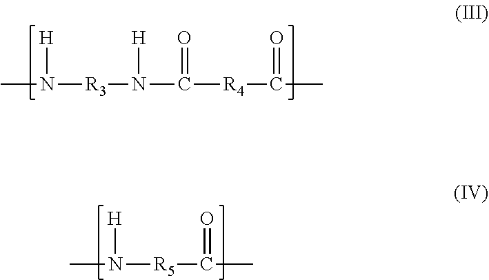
CN([H])[R3]N([H])C(=O)[R4]C(C)=O.[H]N(C)[R5]C(C)=O
